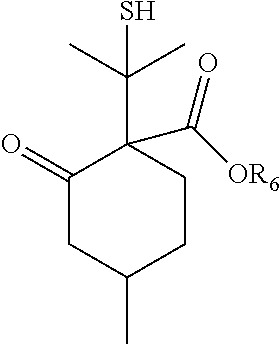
C1(=O)CC(C)CCC1(C(C)(C)S)C([OR6])=O
